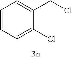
C1=CC=C(Cl)C(CCl)=C1
